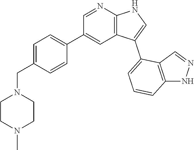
C1=C(CN2CCN(C)CC2)C=CC(C2=CC3=C(N=C2)NC=C3C2=CC=CC3=C2C=NN3)=C1
